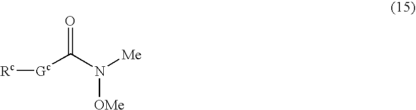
[Rc][Gc]C(=O)N([OMe])[Me]
